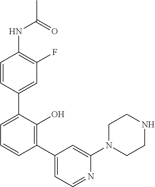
C1(NC(C)=O)=C(F)C=C(C2=CC=CC(C3=CC=NC(N4CCNCC4)=C3)=C2O)C=C1
